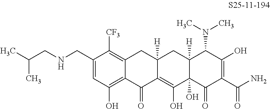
C1=C(CNCC(C)C)C([CF3])=C2C(=C1O)C(=O)C1=C(O)C3(O)C([H])(CC1([H])C2)C(N(C)C)C(O)=C(C(N)=O)C3=O
